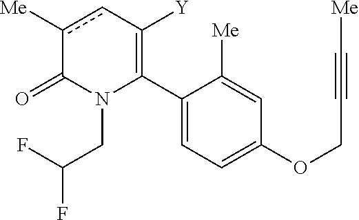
C1(C2=C([Y])cc([Me])C(=O)N2CC(F)F)=CC=C(OCC#C[Me])C=C1[Me]
